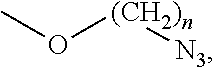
CO[(CH2)n][N3]
